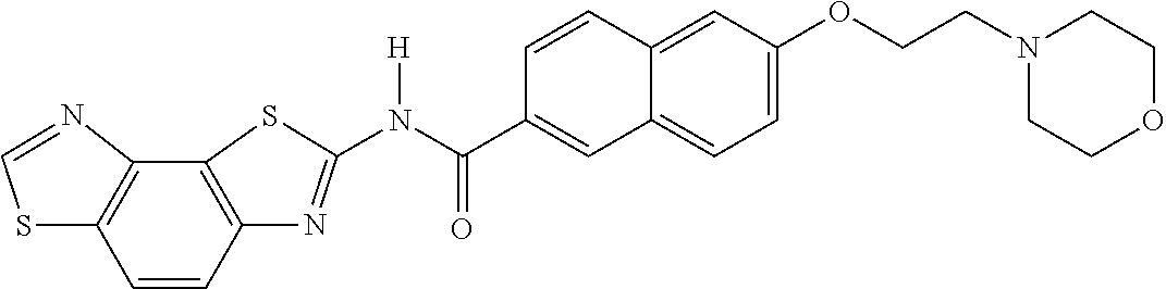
C12=C(C=CC3=C1N=CS3)N=C(N(C(C1=CC3=CC=C(OCCN4CCOCC4)C=C3C=C1)=O)[H])S2
